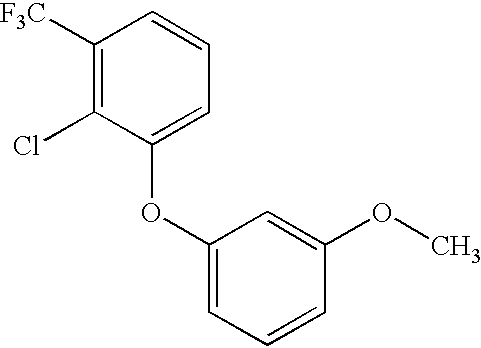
C1([F3C])=C(Cl)C(OC2=CC=CC(OC)=C2)=CC=C1
